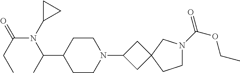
C1CC(C(N(C(=O)CC)C2CC2)C)CCN1C1CC2(C1)CN(C(=O)OCC)CC2
